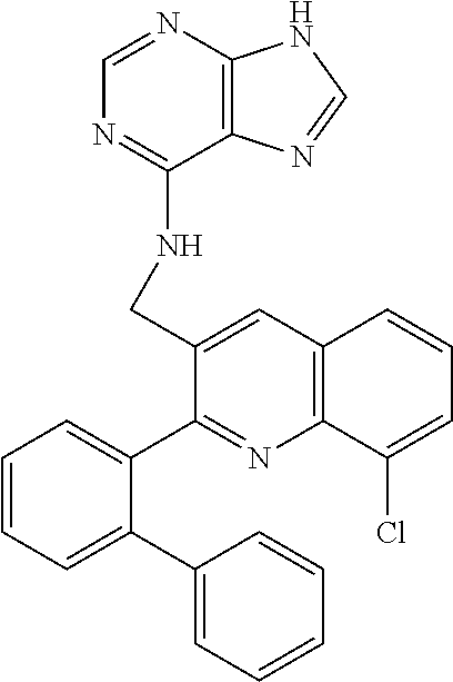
C(C1=CC2=C(N=C1C1=CC=CC=C1C1=CC=CC=C1)C(Cl)=CC=C2)NC1=NC=NC2=C1N=CN2
